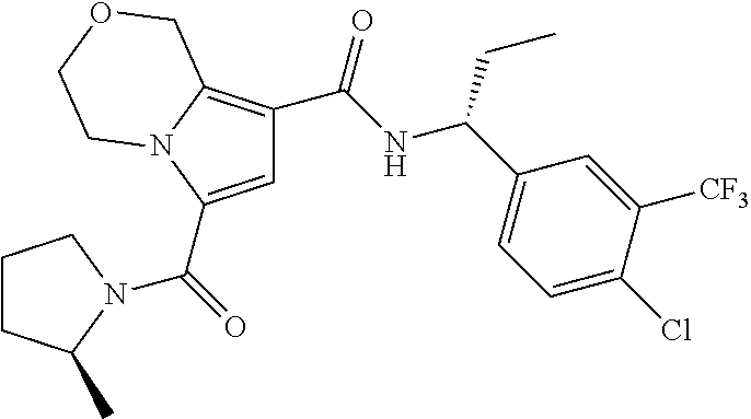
C1=C(C(=O)N2C(C)CCC2)N2C(=C1C(NC(C1=CC=C(Cl)C([CF3])=C1)CC)=O)COCC2
